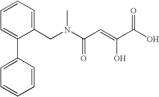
C1=CC=C(C2=CC=CC=C2)C(CN(C(C=C(C(O)=O)O)=O)C)=C1
